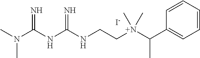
N(C(NC(NCC[N+](C(C1=CC=CC=C1)C)(C)C)=N)=N)(C)C.[I-]
